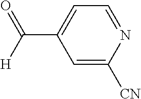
C1=C(C([H])=O)C=C([CN])N=C1
